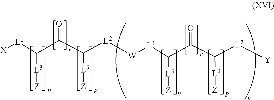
C(C(C([L2][W][L1]C(C(C([L2][Y])[L3][Z])=O)[L3][Z])[L3][Z])=O)([L1][X])[L3][Z]
